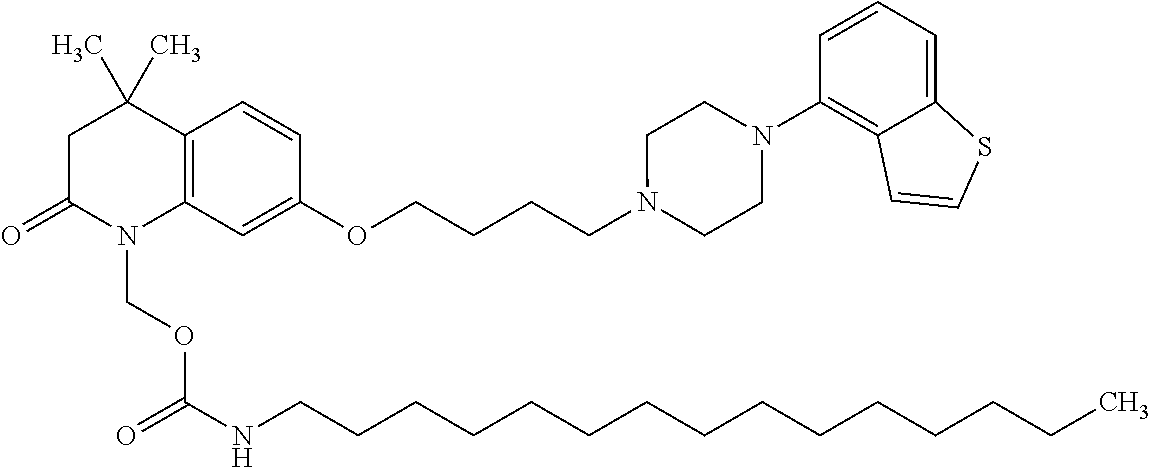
C1C(=O)N(COC(NCCCCCCCCCCCCCCC)=O)C2=C(C1(C)C)C=CC(OCCCCN1CCN(C3=C4C(=CC=C3)SC=C4)CC1)=C2
